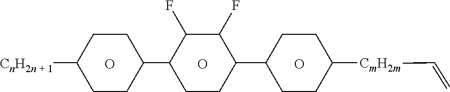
O.C1CC(C2CCC([CmH2m]C=C)CC2)C(F)C(F)C1C1CCC([CnH2n + 1])CC1.O.O
